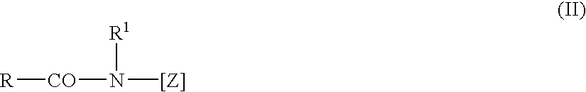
[R1]N([CO][R])[[Z]]
